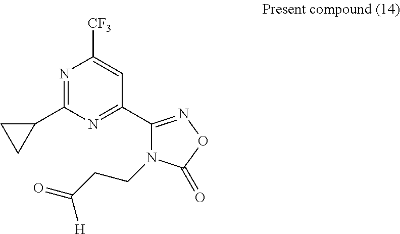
N1=C(C2CC2)N=C(C2=NOC(=O)N2CCC(=O)[H])C=C1[CF3]
